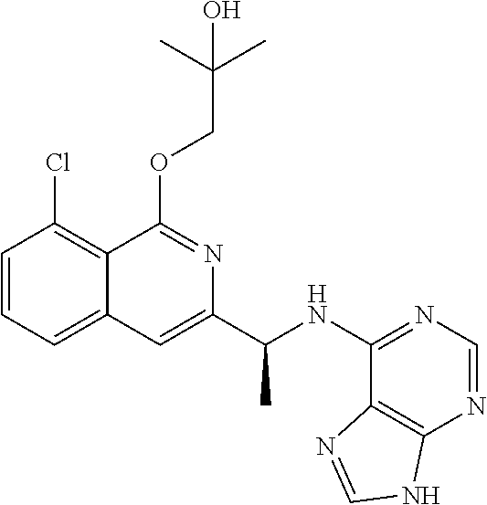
C1=CC=C2C(=C1Cl)C(OCC(C)(C)O)=NC(C(NC1=NC=NC3=C1N=CN3)C)=C2
